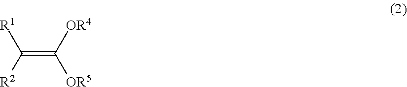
C(=C([OR4])[OR5])([R2])[R1]
